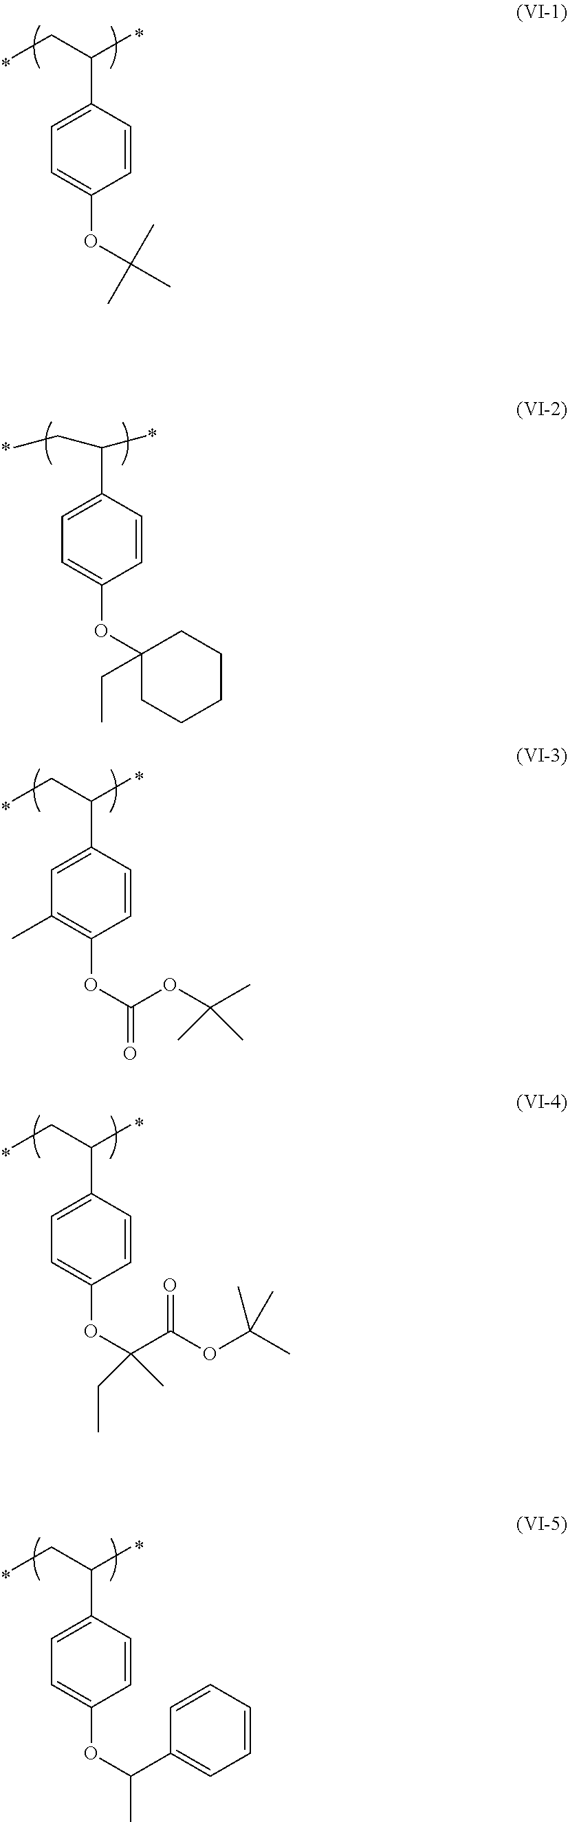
C1(C(CC)C)=CC=C(OC(C)(C)C)C=C1.C1(C(CC)C)=CC=C(OC2(CC)CCCCC2)C=C1.C1(C(CC)C)=CC(C)=C(OC(OC(C)(C)C)=O)C=C1.C1(C(CC)C)=CC=C(OC(C(OC(C)(C)C)=O)(CC)C)C=C1.C1(C(CC)C)=CC=C(OC(C2=CC=CC=C2)C)C=C1
